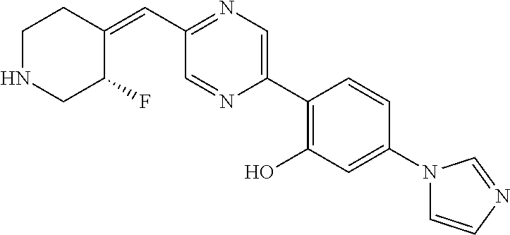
C(C1=NC=C(C2=C(O)C=C(N3C=CN=C3)C=C2)N=C1)=C1CCNCC1F
